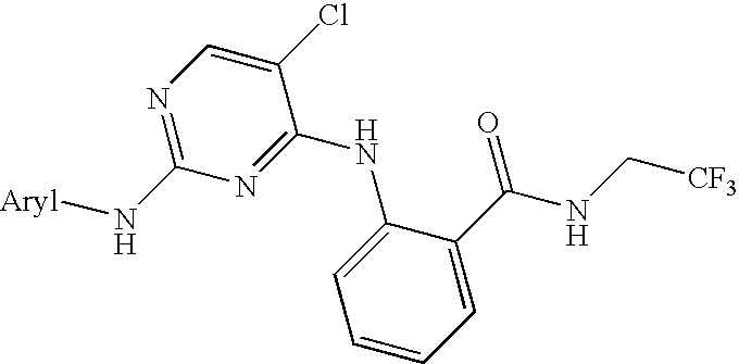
C1=CC=C(C(NC[CF3])=O)C(NC2=NC(N[Aryl])=NC=C2Cl)=C1
